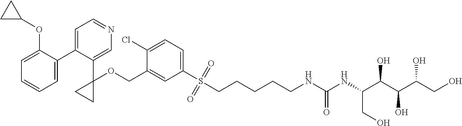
C1=C(COC2(C3=CN=CC=C3C3=CC=CC=C3OC3CC3)CC2)C(Cl)=CC=C1S(CCCCCNC(NC(C(C(C(CO)O)O)O)CO)=O)(=O)=O
